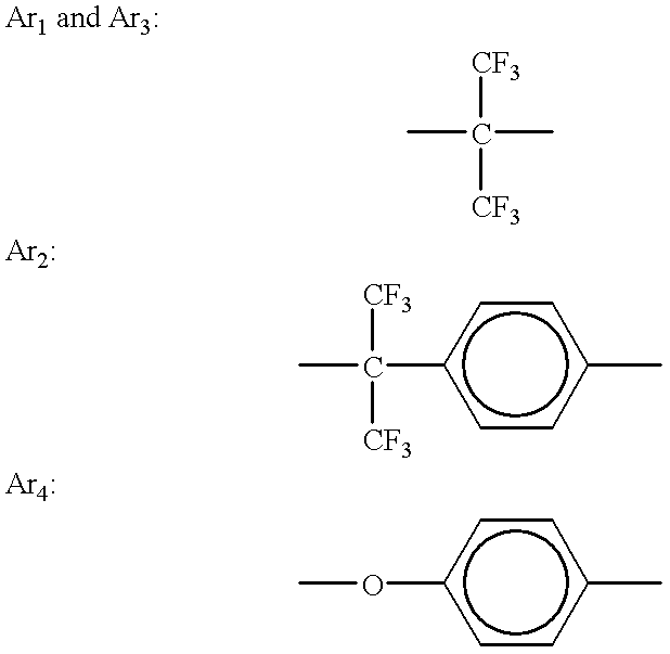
CC(C)([CF3])[CF3].CC(c1ccc(C)cc1)([CF3])[CF3].COc1ccc(C)cc1
